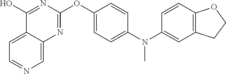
C12=CC=NC=C1N=C(OC1=CC=C(N(C3=CC4=C(C=C3)OCC4)C)C=C1)N=C2O
